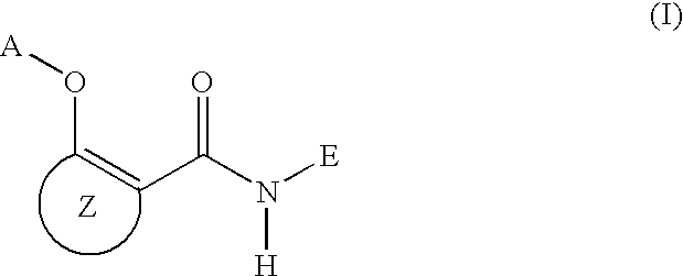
O(C=CC(N([E])[H])=O)[A]
